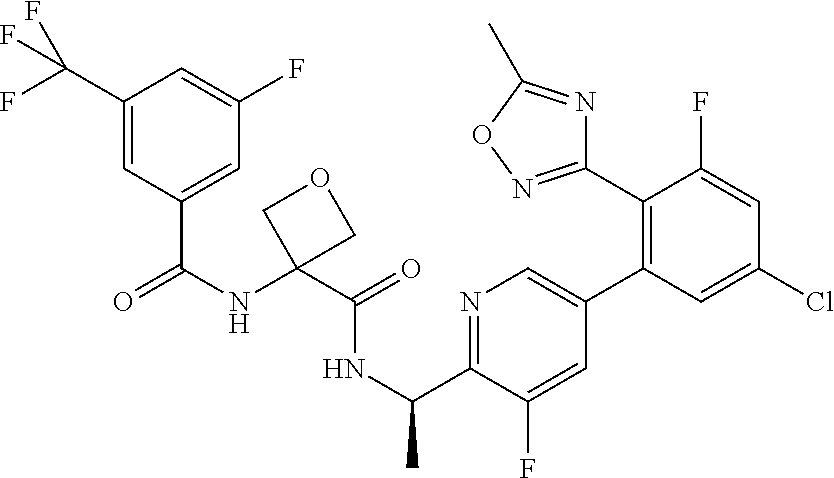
C1(C(F)(F)F)=CC(C(NC2(C(=O)NC(C)C3=NC=C(C4=C(C5=NOC(C)=N5)C(F)=CC(Cl)=C4)C=C3F)COC2)=O)=CC(F)=C1
